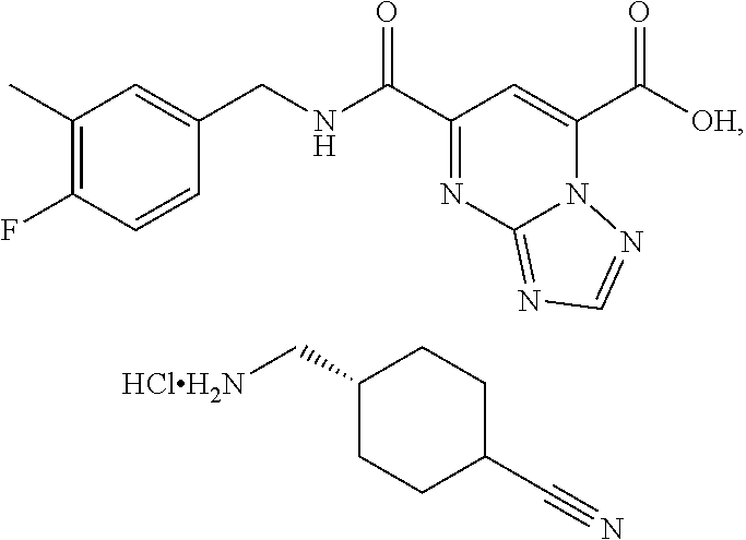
C1(C)=C(F)C=CC(CNC(C2=NC3=NC=NN3C(C([OH])=O)=C2)=O)=C1.C1(C[HClH2N])CCC(C#N)CC1
